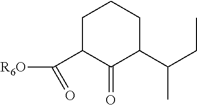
C1C(C([R6O])=O)C(=O)C(C(C)CC)CC1
